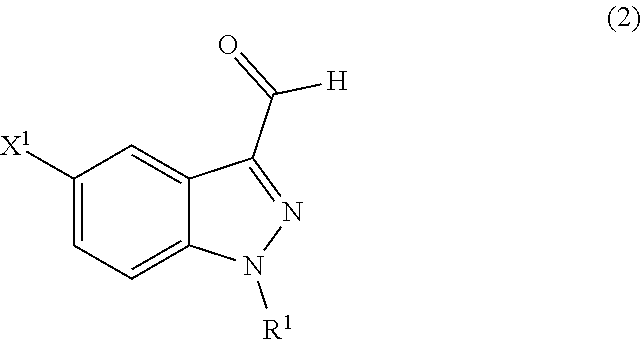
C(C1=NN([R1])C2=CC=C([X1])C=C12)(=O)[H]
